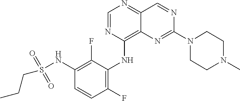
C1=NC(NC2=C(F)C=CC(NS(CCC)(=O)=O)=C2F)=C2C(=N1)C=NC(N1CCN(C)CC1)=N2
